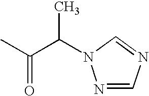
C(=O)(C)C(C)N1N=CN=C1
